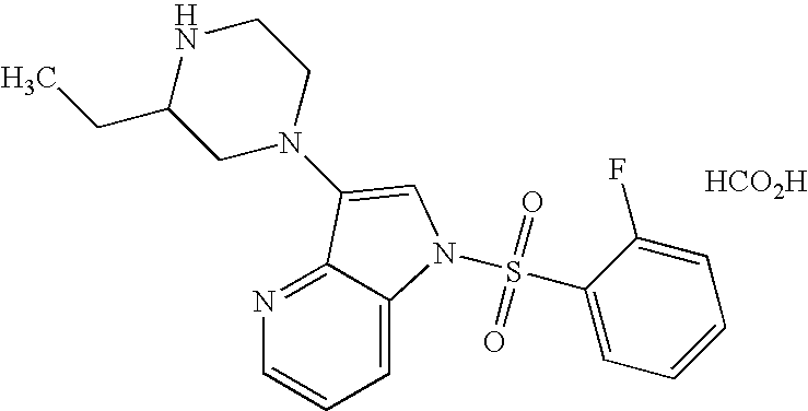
C1N(C2=CN(S(C3=CC=CC=C3F)(=O)=O)C3=CC=CN=C32)CCNC1CC.[HCO2H]
